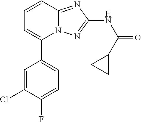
C1=C(Cl)C(F)=CC=C1C1=CC=CC2=NC(NC(=O)C3CC3)=NN12
